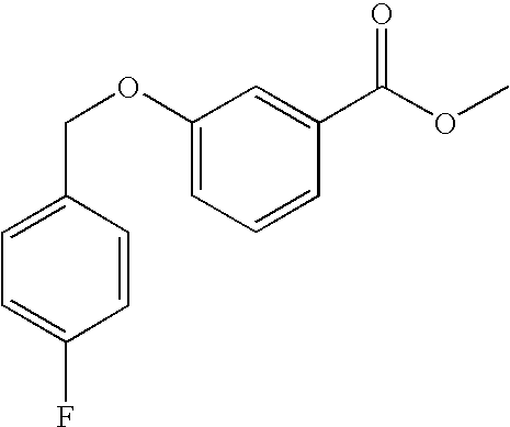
C1=C(COC2=CC=CC(C(OC)=O)=C2)C=CC(F)=C1
